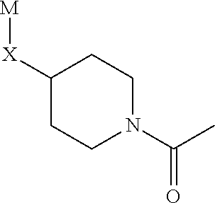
C1([X][M])CCN(C(C)=O)CC1
